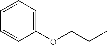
C1(OCCC)=CC=CC=C1
